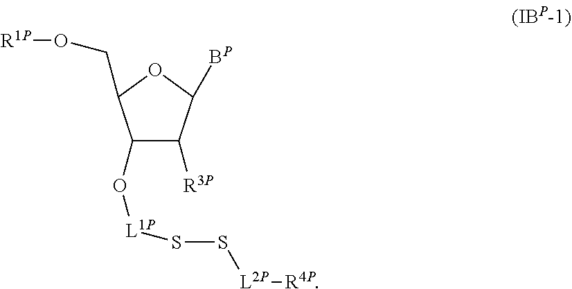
C1(O[L1P]SS[L2P][R4P])C([R3P])C([BP])OC1CO[R1P]
